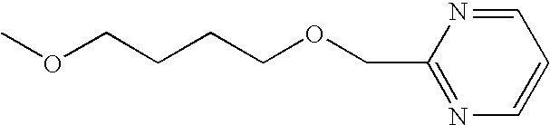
C1=NC(COCCCCOC)=NC=C1
